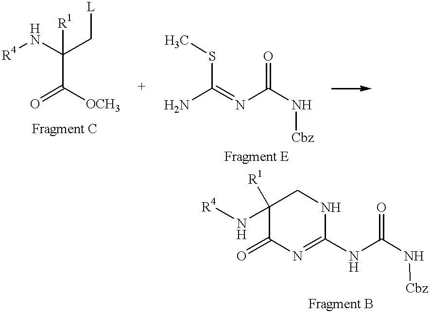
[R4]NC(C[L])([R1])C(=O)[OCH3].NC(=NC(N[Cbz])=O)SC.C1(N[R4])([R1])C(=O)N=C(NC(N[Cbz])=O)NC1
